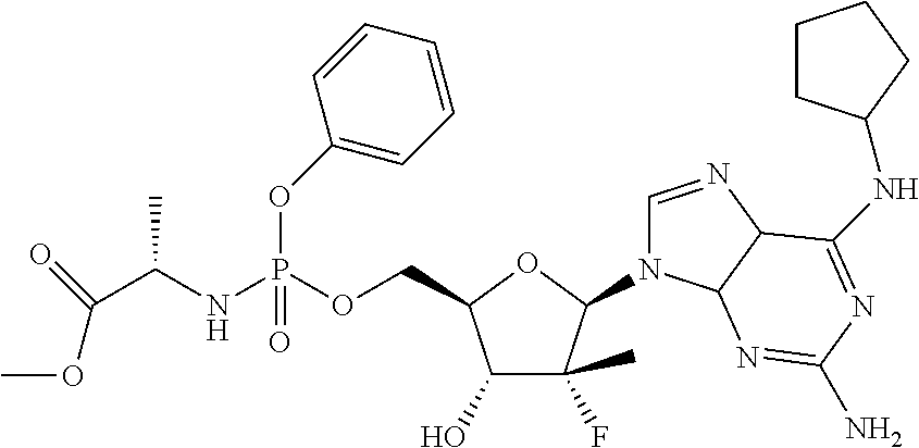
C1(O)C(C)(F)C(N2C=NC3C2N=C(N)N=C3NC2CCCC2)OC1COP(NC(C(=O)OC)C)(OC1=CC=CC=C1)=O
